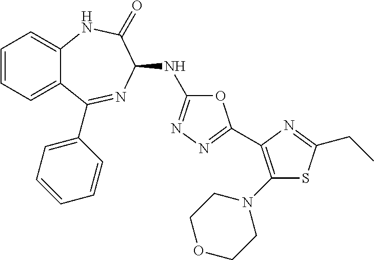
C1(N2CCOCC2)=C(C2=NN=C(NC3N=C(C4=CC=CC=C4)C4=CC=CC=C4NC3=O)O2)N=C(CC)S1
